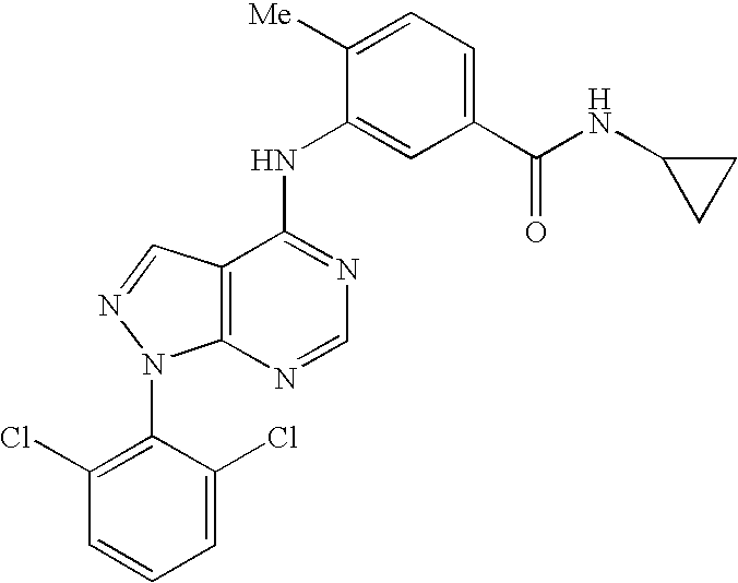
C12=C(C(NC3=CC(C(NC4CC4)=O)=CC=C3[Me])=NC=N1)C=NN2C1=C(Cl)C=CC=C1Cl
